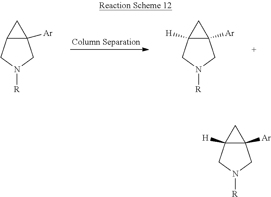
C1C2C1([Ar])CN([R])C2.C1C2([H])C1([Ar])CN([R])C2.C1C2([H])C1([Ar])CN([R])C2
